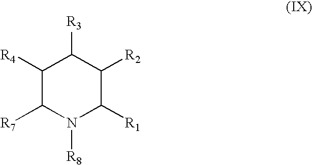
C1([R4])C([R7])N([R8])C([R1])C([R2])C1[R3]
